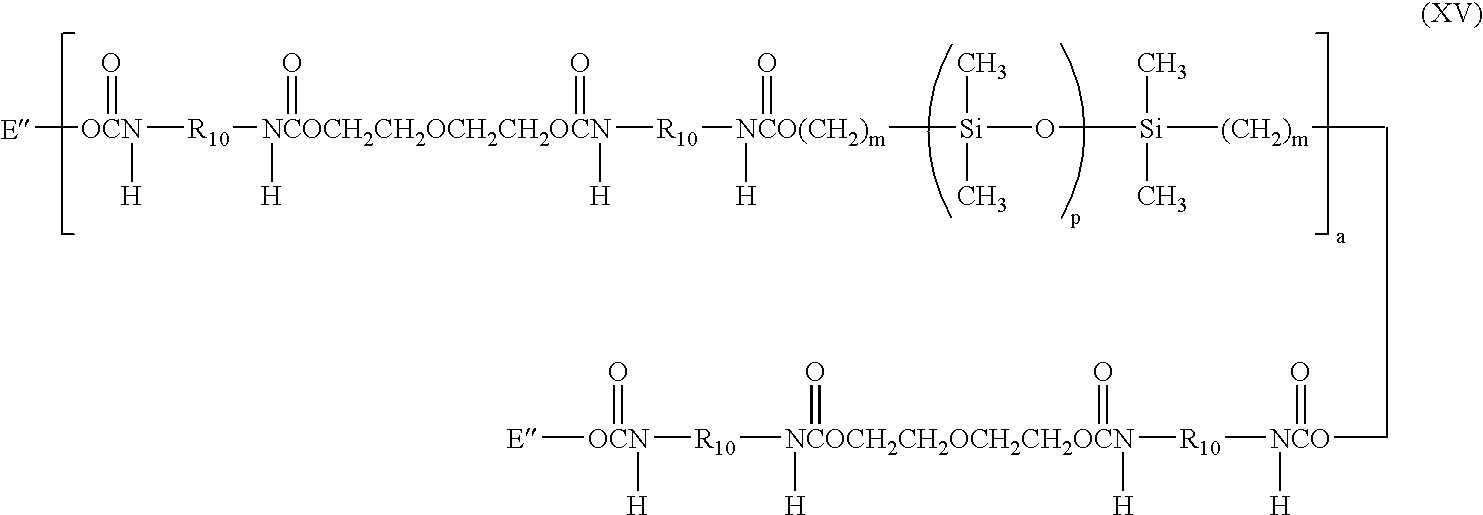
[E][OCN]([R10][NCOCH2CH2OCH2CH2OCN]([R10][NCO(CH2)m]([H])(=O)[Si](O[Si]([(CH2)m]C)(C)C)(C)C)([H])([H])(=O)=O)(=O)[H].C[NCO]([R10][NCOCH2CH2OCH2CH2OCN]([H])(=O)(=O)([H])[R10][OCN]([H])(=O)[E])(=O)[H]
